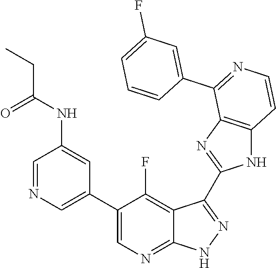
C1=NC=C(C2=CN=C3C(=C2F)C(C2=NC4=C(N2)C=CN=C4C2=CC(F)=CC=C2)=NN3)C=C1NC(CC)=O
